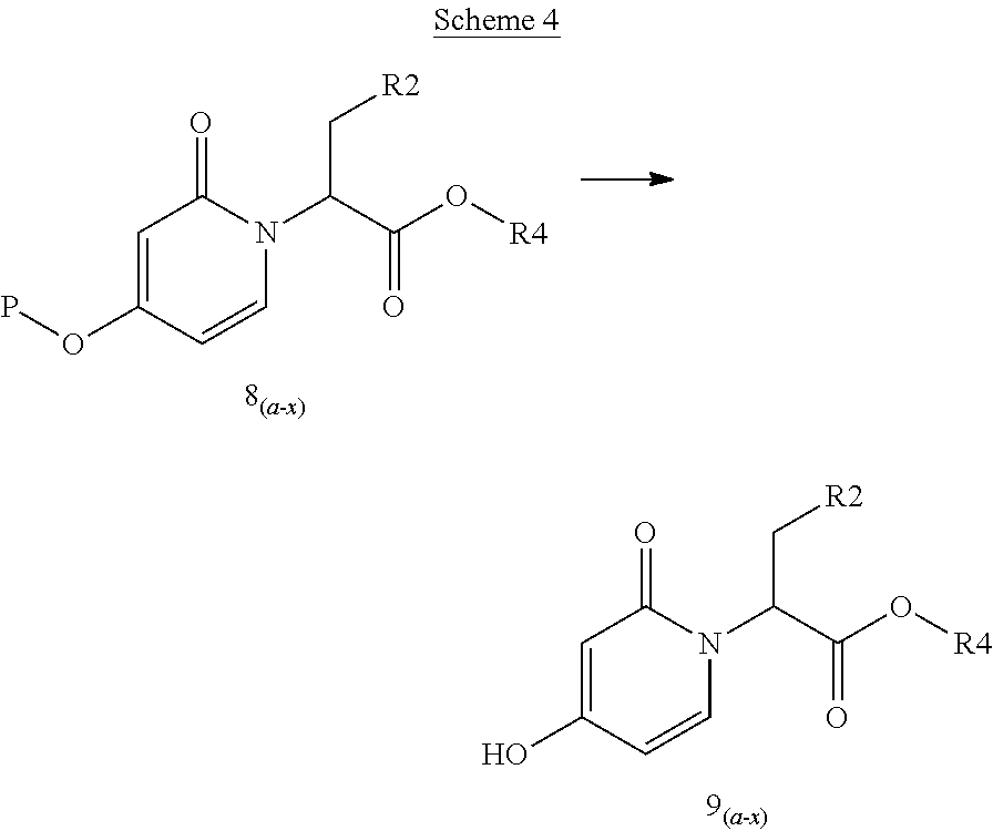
O=C(C(C[R2])N1C=CC(OP)=CC1=O)O[R4].O=C(C(C[R2])N1C=CC(O)=CC1=O)O[R4]
